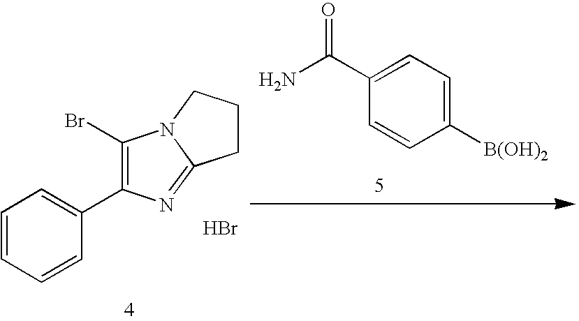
C1=CC=CC(C2=C(Br)N3C(=N2)CCC3)=C1.Br.C1(C(N)=O)=CC=C([B(OH)2])C=C1
